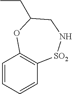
C1=CC=CC2=C1OC(CC)CN[SO2]2
